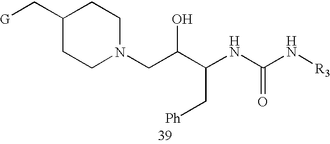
C1CN(CC(C(NC(N[R3])=O)C[Ph])O)CCC1C[G]
